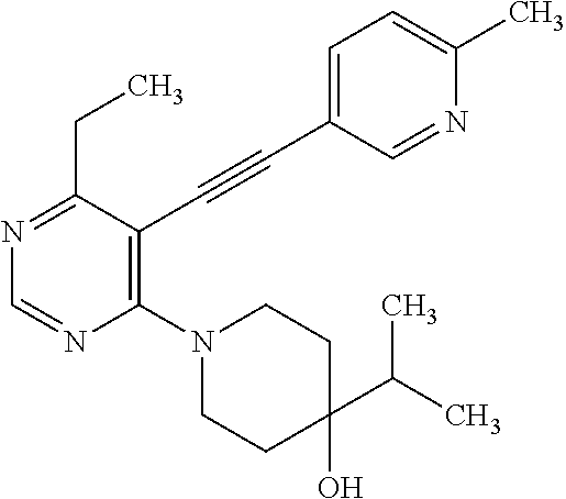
N1=C(CC)C(C#CC2=CC=C(C)N=C2)=C(N2CCC(O)(C(C)C)CC2)N=C1
